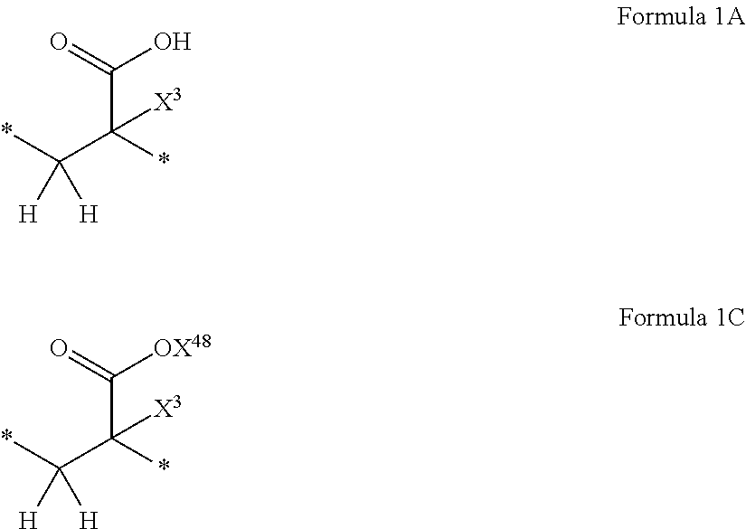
C(C(*)(C(*)([H])[H])[X3])(O)=O.C(C(*)(C(*)([H])[H])[X3])([OX48])=O
